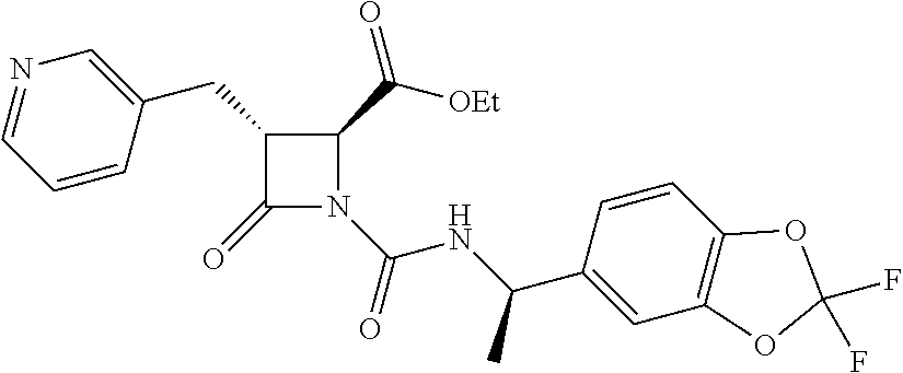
C1(CC2=CN=CC=C2)C(=O)N(C(=O)NC(C2=CC3=C(C=C2)OC(F)(F)O3)C)C1C(=O)[OEt]
